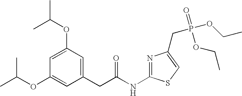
C1(CC(NC2=NC(CP(OCC)(=O)OCC)=CS2)=O)=CC(OC(C)C)=CC(OC(C)C)=C1
